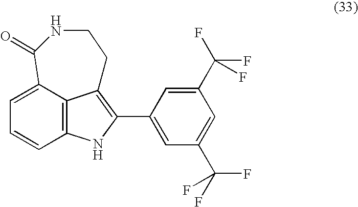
C12=C3C(=CC=C1)C(=O)NCCC3=C(C1=CC(C(F)(F)F)=CC(C(F)(F)F)=C1)N2
